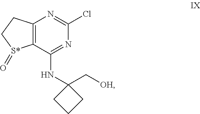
C12=C(C(NC3(C[OH])CCC3)=NC(Cl)=N1)[S*](=O)CC2
